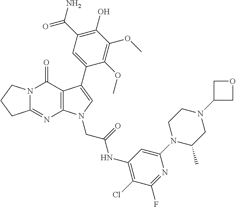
C12=NC3=C(C(=O)N1CCC2)C(C1=CC(C(N)=O)=C(O)C(OC)=C1OC)=CN3CC(=O)NC1=C(Cl)C(F)=NC(N2C(C)CN(C3COC3)CC2)=C1
